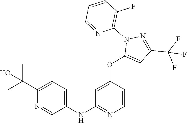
C1(NC2=NC=CC(OC3=CC(C(F)(F)F)=NN3C3=C(F)C=CC=N3)=C2)=CC=C(C(C)(C)O)N=C1
